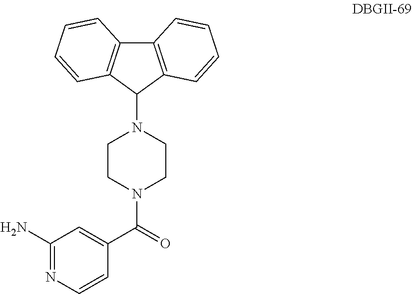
C12=C(C(N3CCN(C(=O)C4=CC(N)=NC=C4)CC3)C3=C1C=CC=C3)C=CC=C2
